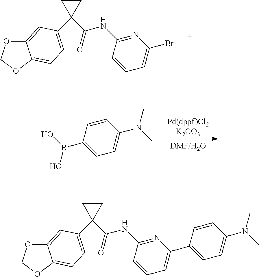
C1CC1(C(=O)NC1=NC(Br)=CC=C1)C1=CC=C2C(=C1)OCO2.CN(C)C1=CC=C(B(O)O)C=C1.C1CC1(C(=O)NC1=NC(C2=CC=C(N(C)C)C=C2)=CC=C1)C1=CC=C2C(=C1)OCO2
